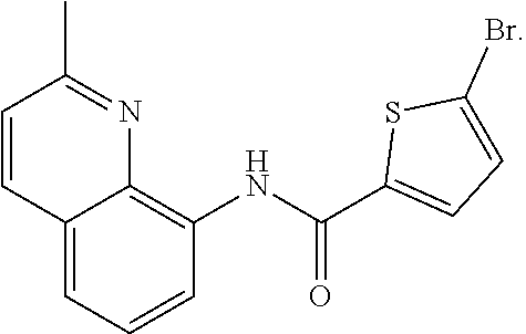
C12=CC=CC(NC(C3=CC=C(Br)S3)=O)=C1N=C(C)C=C2
